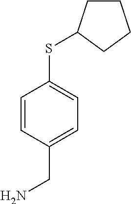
C1=CC(CN)=CC=C1SC1CCCC1
